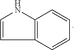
C1=CC2=C(N1)C=CC=C2
